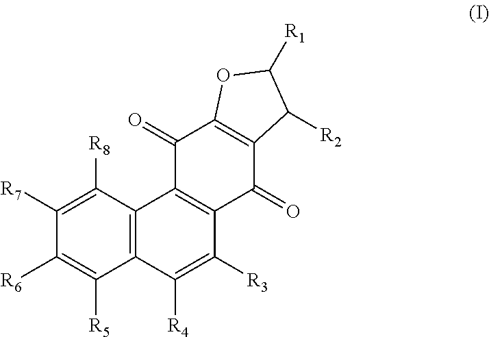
C12=C(C([R8])=C([R7])C([R6])=C1[R5])C1=C(C([R3])=C2[R4])C(=O)C2=C(C1=O)OC([R1])C2[R2]
